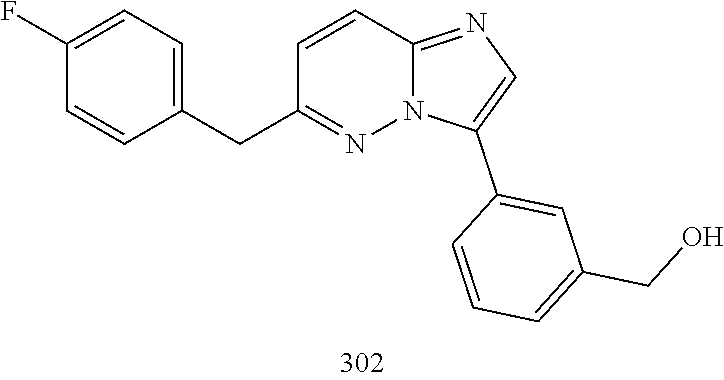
C1(CC2=CC=C(F)C=C2)=NN2C(=NC=C2C2=CC(CO)=CC=C2)C=C1
